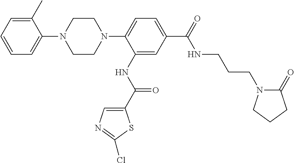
C1=CC=C(C)C(N2CCN(C3=CC=C(C(NCCCN4C(=O)CCC4)=O)C=C3NC(=O)C3=CN=C(Cl)S3)CC2)=C1
